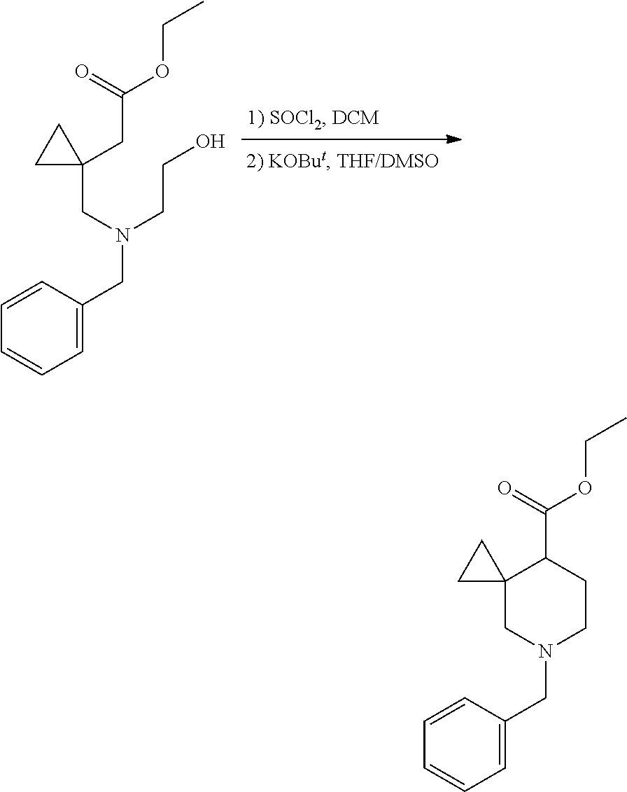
C1=CC(CN(CCO)CC2(CC(OCC)=O)CC2)=CC=C1.C1=CC(CN2CCC(C(OCC)=O)C3(C2)CC3)=CC=C1
